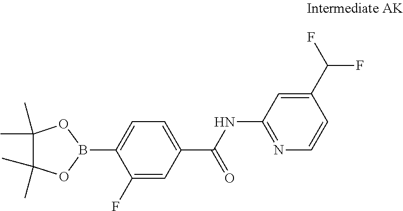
C1=C(B2OC(C)(C)C(C)(C)O2)C(F)=CC(C(NC2=NC=CC(C(F)F)=C2)=O)=C1
